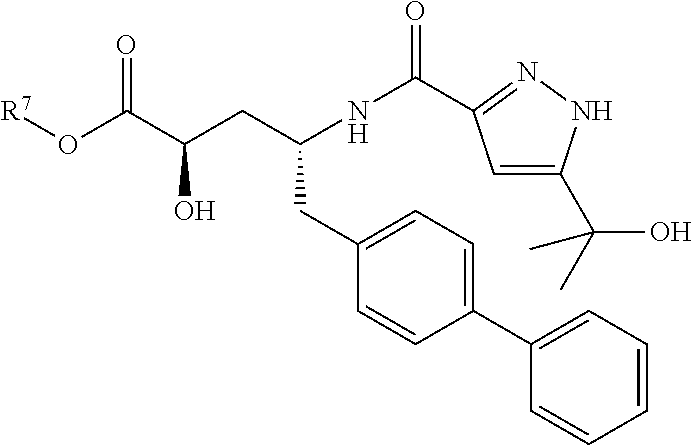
C(CC1=CC=C(C2=CC=CC=C2)C=C1)(CC(C(O[R7])=O)O)NC(=O)C1=NNC(C(C)(O)C)=C1
